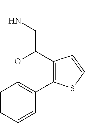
O1C2=C(C3=C(C=CS3)C1CNC)C=CC=C2
